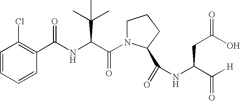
C1=CC=CC(Cl)=C1C(NC(C(N1CCCC1C(=O)NC(CC(O)=O)C([H])=O)=O)C(C)(C)C)=O
